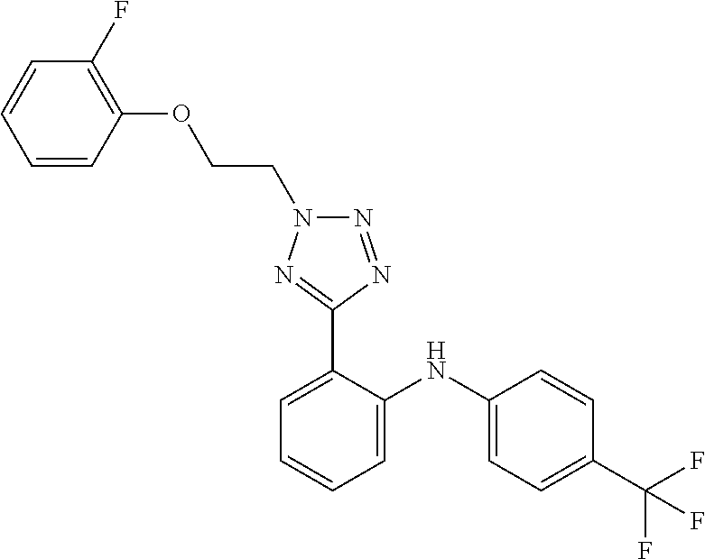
C1=CC(C(F)(F)F)=CC=C1NC1=CC=CC=C1C1=NN(CCOC2=C(F)C=CC=C2)N=N1
